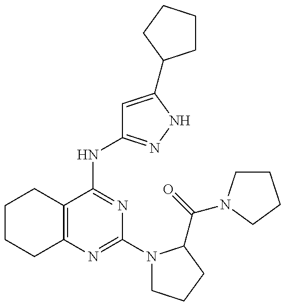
C12=C(C(NC3=NNC(C4CCCC4)=C3)=NC(N3CCCC3C(=O)N3CCCC3)=N1)CCCC2
